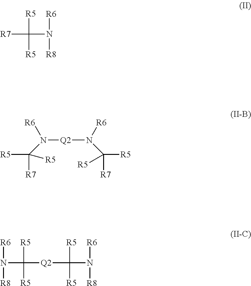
[R7]C(N([R8])[R6])([R5])[R5].N([Q2]N(C([R5])([R7])[R5])[R6])([R6])C([R5])([R7])[R5].[Q2](C(N([R8])[R6])([R5])[R5])C(N([R8])[R6])([R5])[R5]
